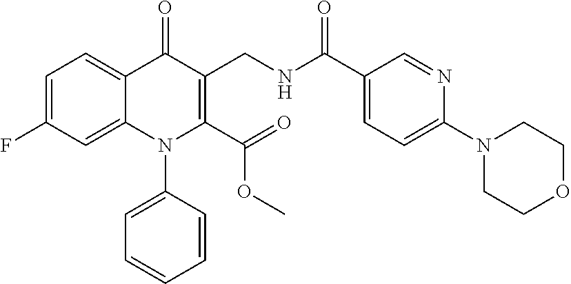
C1=C(F)C=C2C(=C1)C(=O)C(CNC(C1=CC=C(N3CCOCC3)N=C1)=O)=C(C(OC)=O)N2C1=CC=CC=C1
